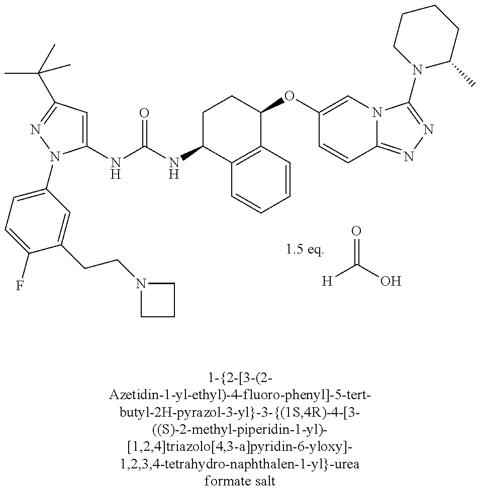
[H]C(=O)O.C1(NC(=O)NC2C3=C(C(OC4=CN5C(=NN=C5N5C(C)CCCC5)C=C4)CC2)C=CC=C3)=CC(C(C)(C)C)=NN1C1=CC=C(F)C(CCN2CCC2)=C1
